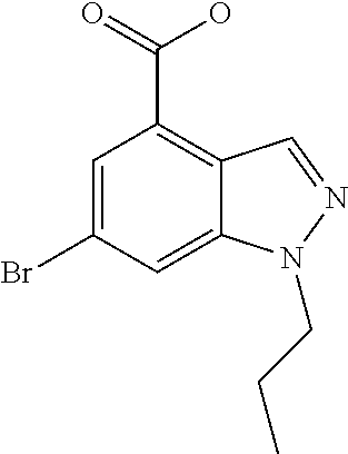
C1=C(Br)C=C2C(=C1C(=O)O)C=NN2CCC
